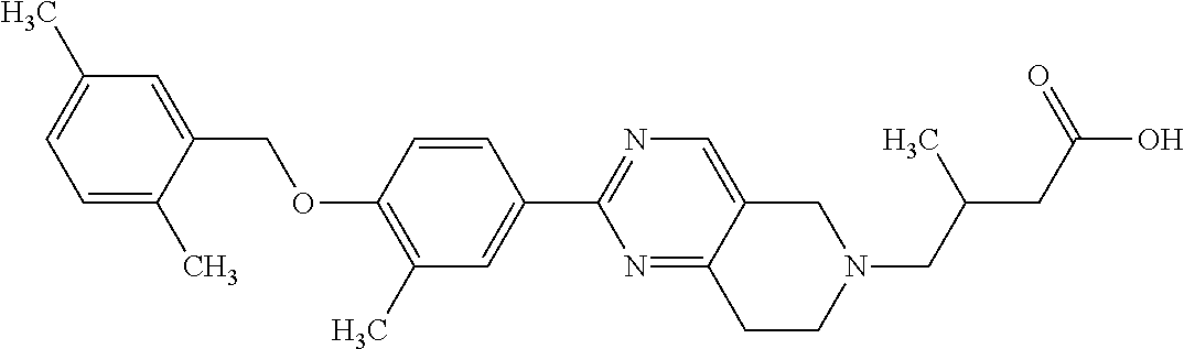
C1=C(C)C(COC2=C(C)C=C(C3=NC=C4C(=N3)CCN(CC(CC(O)=O)C)C4)C=C2)=CC(C)=C1
